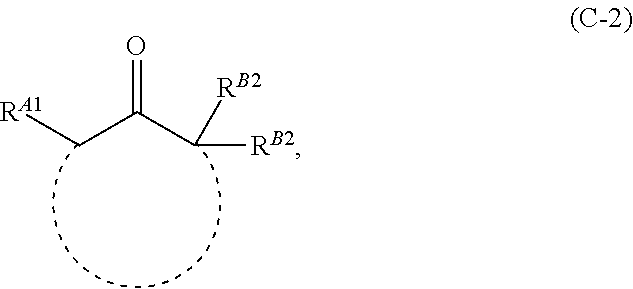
O=C(C([RB2])[RB2])C[RA1]
